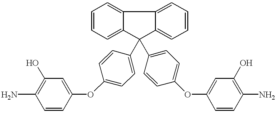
C1=CC=C2C(=C1)C1=CC=CC=C1C2(C1=CC=C(OC2=CC(O)=C(N)C=C2)C=C1)C1=CC=C(OC2=CC(O)=C(N)C=C2)C=C1
